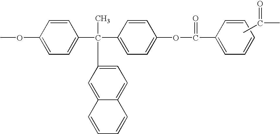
COC1=CC=C(C(C2=CC=C(OC(=O)C3=CC=CC=C3)C=C2)(C2=CC=C3C(=C2)C=CC=C3)C)C=C1.CC(=O)C
